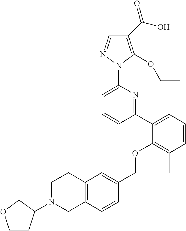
C1(C(O)=O)=C(OCC)N(C2=CC=CC(C3=CC=CC(C)=C3OCC3=CC4=C(C(C)=C3)CN(C3CCOC3)CC4)=N2)N=C1
